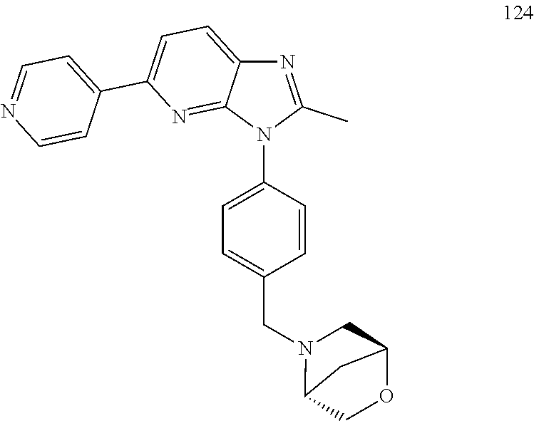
N1(CC2=CC=C(N3C(C)=NC4=CC=C(C5=CC=NC=C5)N=C34)C=C2)C2COC(C1)C2
